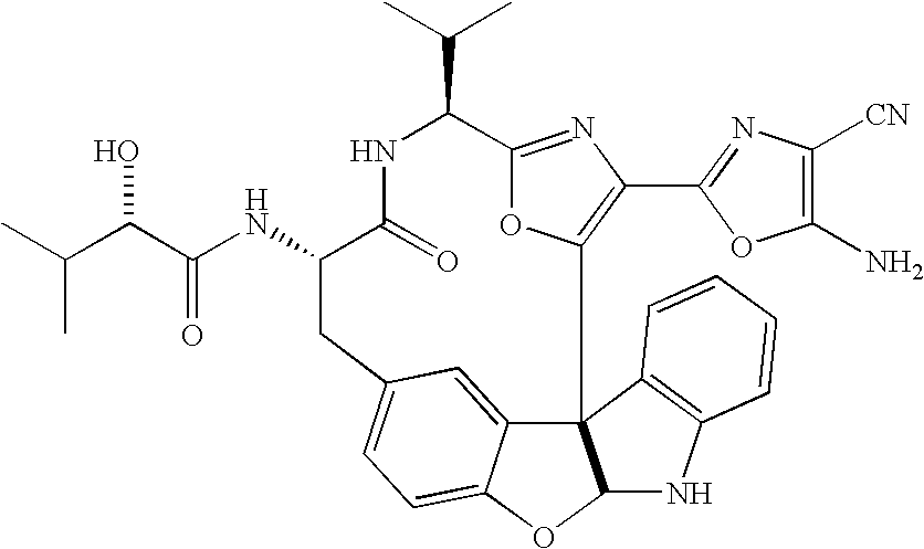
N(C1CC2=CC=C3C(=C2)C2(C4=C(C5=NC([CN])=C(N)O5)N=C(C(C(C)C)NC1=O)O4)C(O3)NC1=C2C=CC=C1)C(C(C(C)C)O)=O
